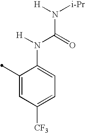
C1(C)=CC([CF3])=CC=C1N([H])C(=O)N([H])[i-Pr]
